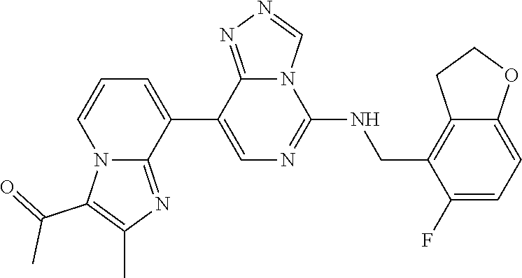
C1(C2=CC=CN3C2=NC(C)=C3C(=O)C)=CN=C(NCC2=C3C(=CC=C2F)OCC3)N2C1=NN=C2
